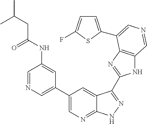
C1(C2=CN=CC(NC(CC(C)C)=O)=C2)=CN=C2C(=C1)C(C1=NC3=C(N1)C=NC=C3C1=CC=C(F)S1)=NN2
